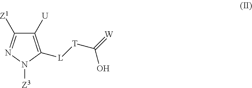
C1([U])=C([L][T]C(=[W])O)N([Z3])N=C1[Z1]
